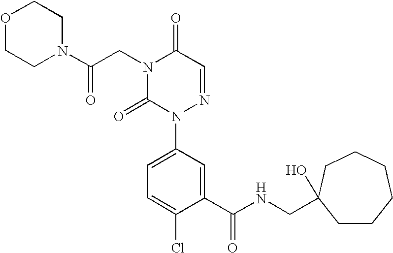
N1(CC(N2CCOCC2)=O)C(=O)N(C2=CC=C(Cl)C(C(NCC3(O)CCCCCC3)=O)=C2)N=CC1=O
